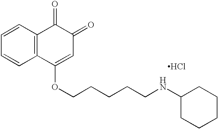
C1=CC2=C(C=C1)C(OCCCCCNC1CCCCC1)=CC(=O)C2=O.Cl
